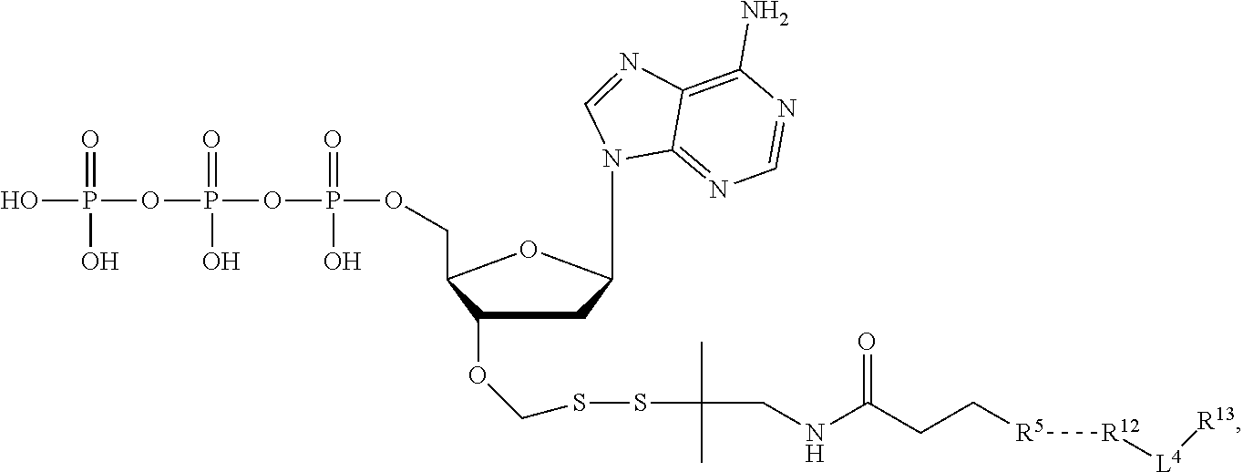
C1(OCSSC(C)(C)CNC(CC[R5][R12][L4][R13])=O)CC(N2C3=NC=NC(N)=C3N=C2)OC1COP(=O)(O)OP(=O)(O)OP(=O)(O)O
